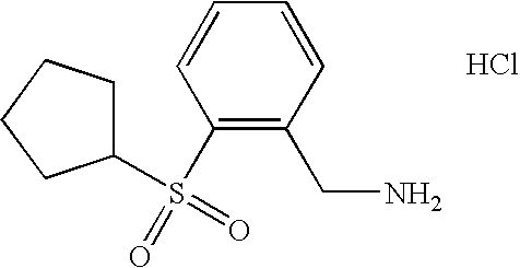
C1(S(C2CCCC2)(=O)=O)=C(CN)C=CC=C1.Cl
